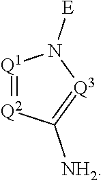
[Q1]1=[Q2]C([NH2])=[Q3]N1[E]
